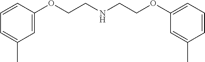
C1=CC(OCCNCCOC2=CC=CC(C)=C2)=CC(C)=C1
